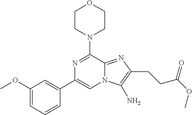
N1=C(N2CCOCC2)C2=NC(CCC(OC)=O)=C(N)N2C=C1C1=CC(OC)=CC=C1
